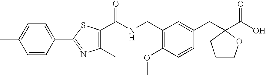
C1=CC(C2=NC(C)=C(C(NCC3=C(OC)C=CC(CC4(C(O)=O)OCCC4)=C3)=O)S2)=CC=C1C
